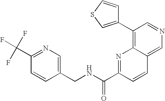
C1(C2=C3C(=CN=C2)C=CC(C(NCC2=CN=C(C(F)(F)F)C=C2)=O)=N3)=CSC=C1
